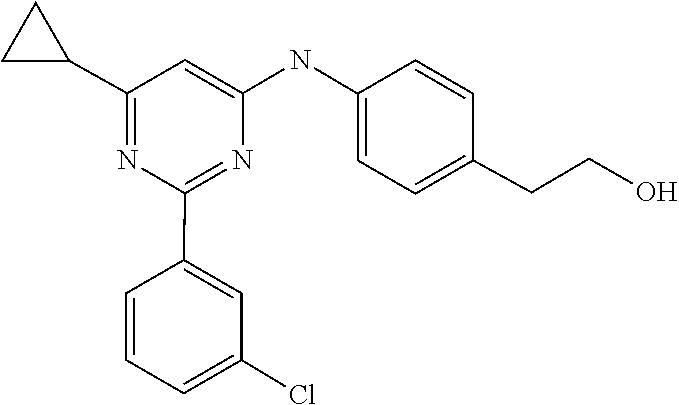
C1=C(NC2=CC=C(CCO)C=C2)N=C(C2=CC(Cl)=CC=C2)N=C1C1CC1
